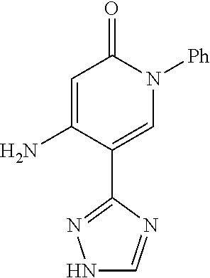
C1=C(N)C(C2=NNC=N2)=CN([Ph])C1=O
